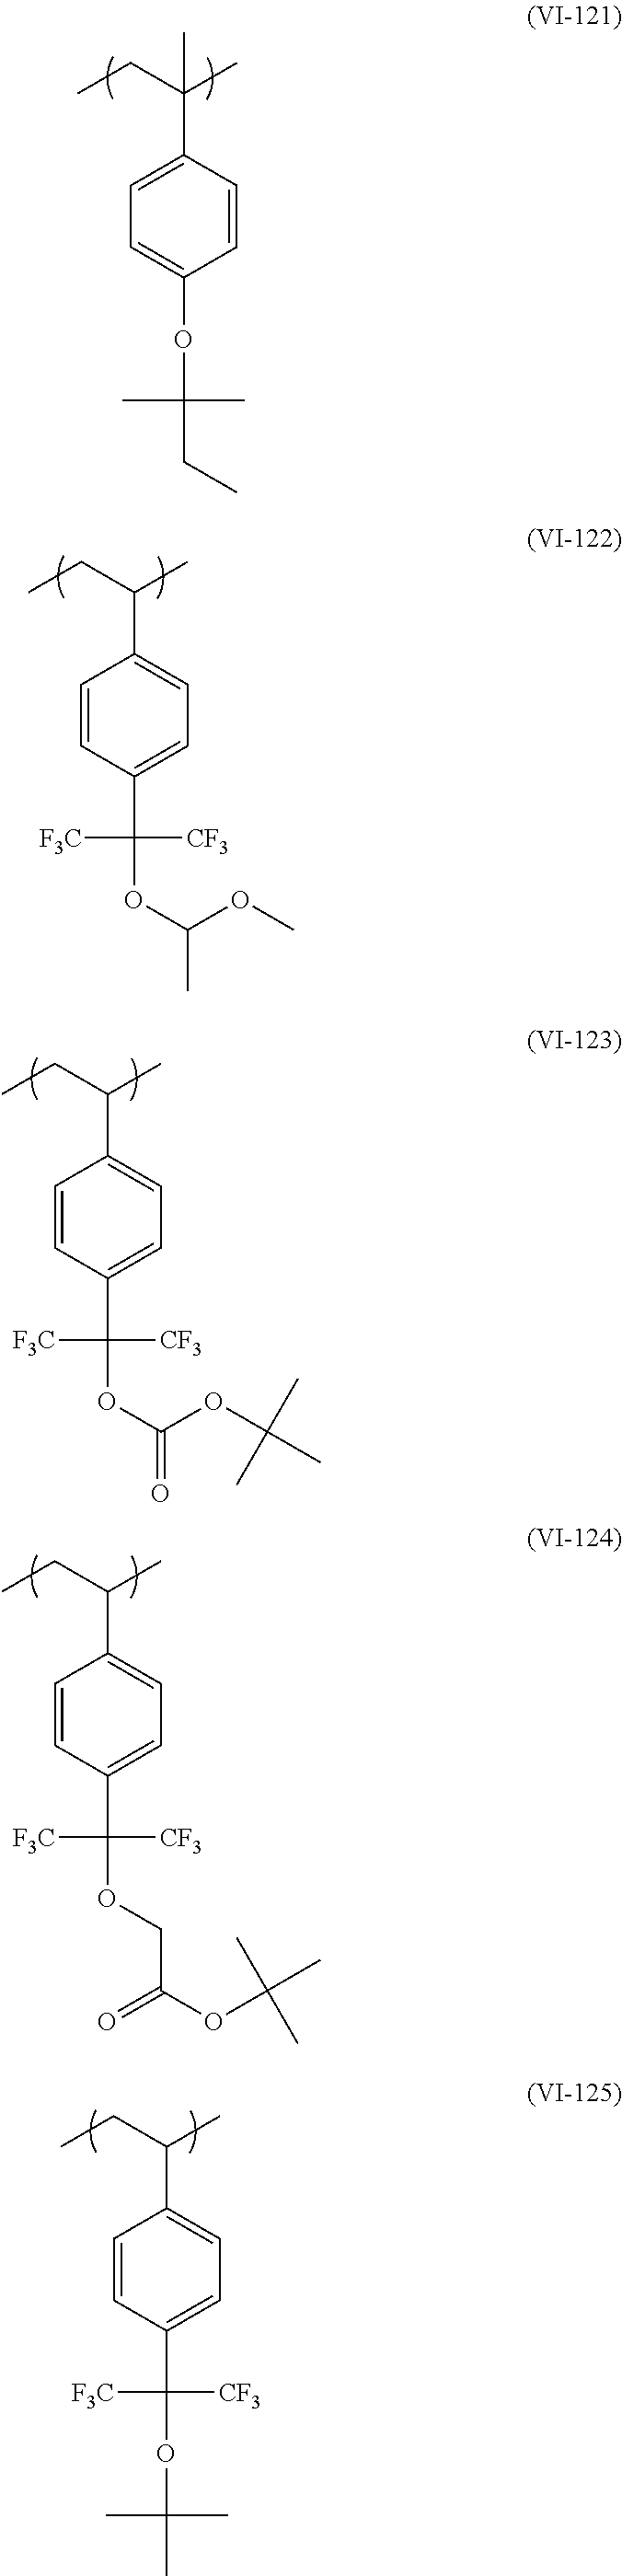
CCC(C)(C1=CC=C(OC(CC)(C)C)C=C1)C.CCC(C)C1=CC=C(C(OC(OC)C)([F3C])[CF3])C=C1.CCC(C)C1=CC=C(C(OC(OC(C)(C)C)=O)([F3C])[CF3])C=C1.CCC(C)C1=CC=C(C(OCC(=O)OC(C)(C)C)([F3C])[CF3])C=C1.CCC(C)C1=CC=C(C(OC(C)(C)C)([F3C])[CF3])C=C1
